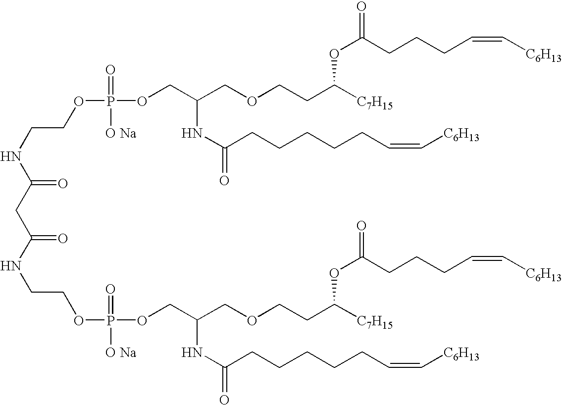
C(NC(CC(NCCOP([O Na])(=O)OCC(COCCC([C7H15])OC(CCCC=C[C6H13])=O)NC(=O)CCCCCC=C[C6H13])=O)=O)COP(=O)([O Na])OCC(COCCC([C7H15])OC(=O)CCCC=C[C6H13])NC(=O)CCCCCC=C[C6H13]
